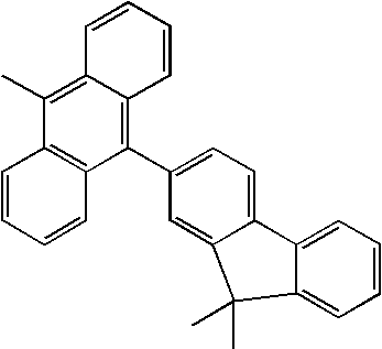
C12=CC=C(C3=C4C(=C(C)C5=C3C=CC=C5)C=CC=C4)C=C1C(C)(C)C1=CC=CC=C21
